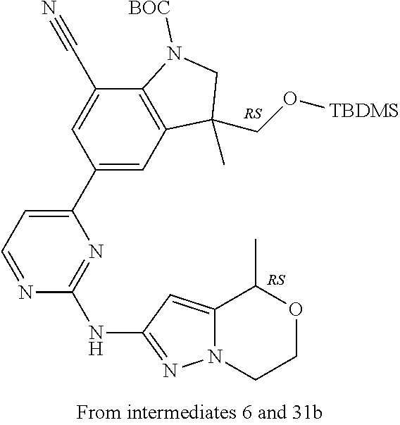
C1(C2=CC=NC(NC3=NN4C(=C3)C(C)OCC4)=N2)=CC2=C(C(C#N)=C1)N([BOC])CC2(C)CO[TBDMS]
